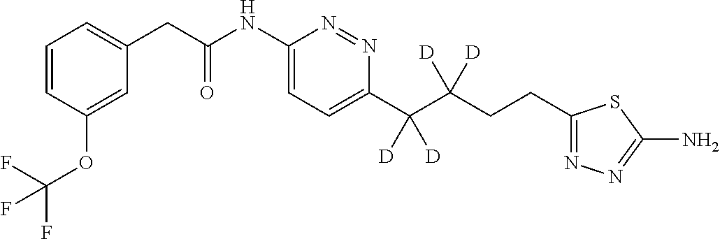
C1(CCC(C(C2=CC=C(NC(=O)CC3=CC=CC(OC(F)(F)F)=C3)N=N2)([D])[D])([D])[D])=NN=C(N)S1
